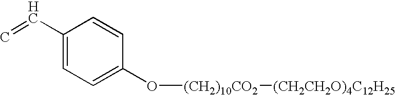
C1(C=C)=CC=C(O[(CH2)10CO2][(CH2CH2O)4C12H25])C=C1
